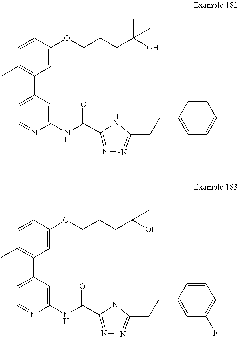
C1(C2=CC=NC(NC(C3=NN=C(CCC4=CC=CC=C4)N3)=O)=C2)=C(C)C=CC(OCCCC(C)(C)O)=C1.C1(C2=CC=NC(NC(C3=NN=C(CCC4=CC(F)=CC=C4)N3)=O)=C2)=C(C)C=CC(OCCCC(C)(C)O)=C1
